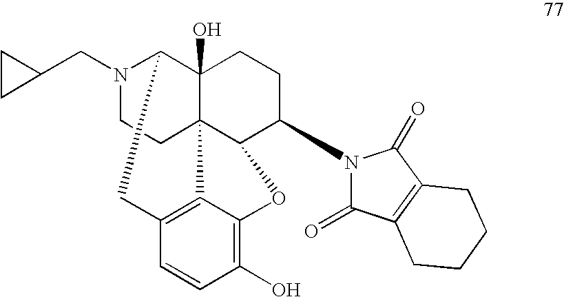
N1(CC2CC2)CCC23C4(O)C1CC1=C2C(=C(O)C=C1)OC3C(N1C(=O)C2=C(C1=O)CCCC2)CC4
